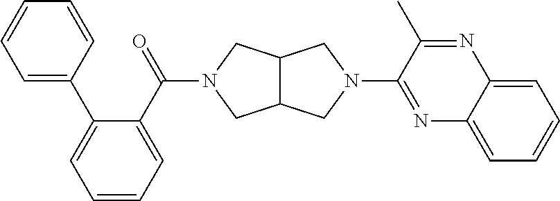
C12C(CN(C3=NC4=CC=CC=C4N=C3C)C1)CN(C(C1=CC=CC=C1C1=CC=CC=C1)=O)C2
